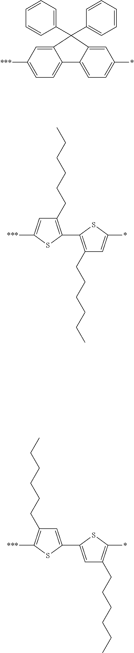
C1=C([***])C=C2C(=C1)C1=CC=C(*)C=C1C2(C1=CC=CC=C1)C1=CC=CC=C1.C1(CCCCCC)=C(C2=C(CCCCCC)C=C(*)S2)SC([***])=C1.C1=C(C2=CC(CCCCCC)=C(*)S2)SC([***])=C1CCCCCC
